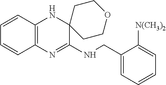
C1=CC2=C(C=C1)N=C(NCC1=CC=CC=C1[N(CH3)2])C1(N2)CCOCC1
